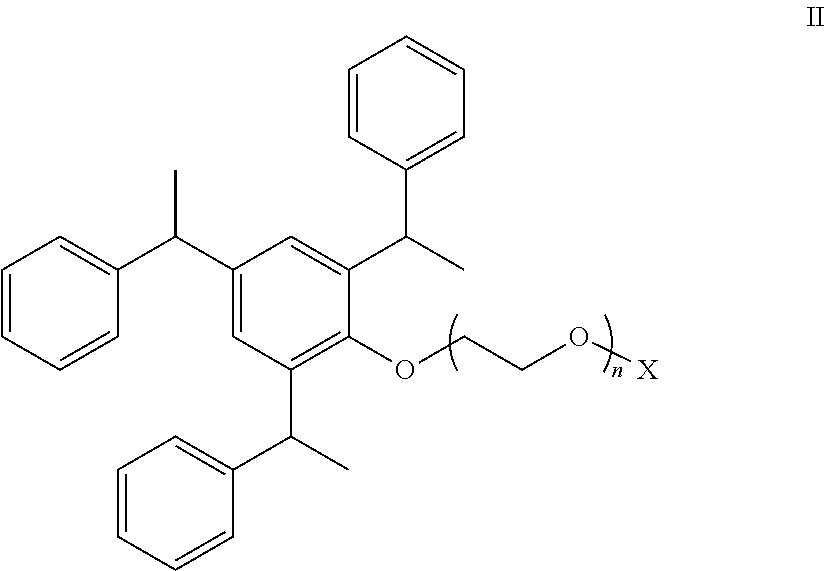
C1=C(C(C2=CC=CC=C2)C)C=C(C(C2=CC=CC=C2)C)C(OCCO[X])=C1C(C1=CC=CC=C1)C
